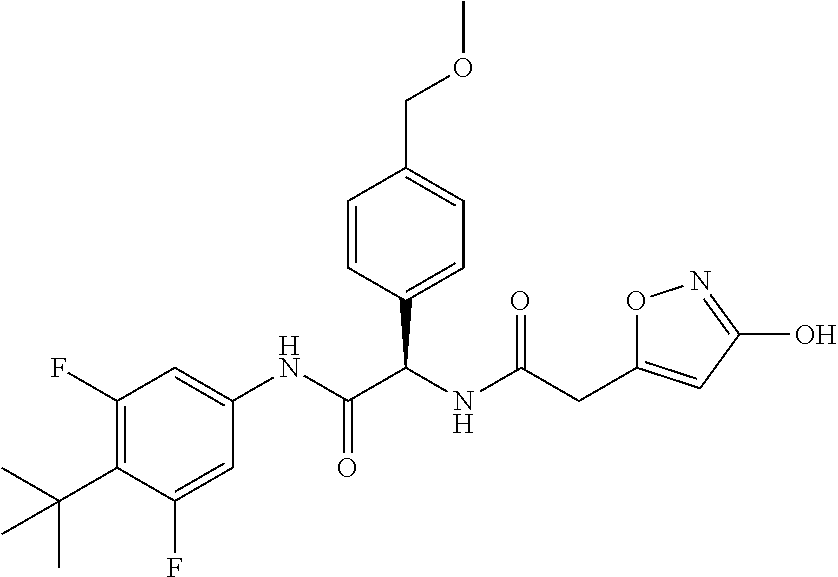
C1(F)=C(C(C)(C)C)C(F)=CC(NC(C(NC(=O)CC2=CC(O)=NO2)C2=CC=C(COC)C=C2)=O)=C1
